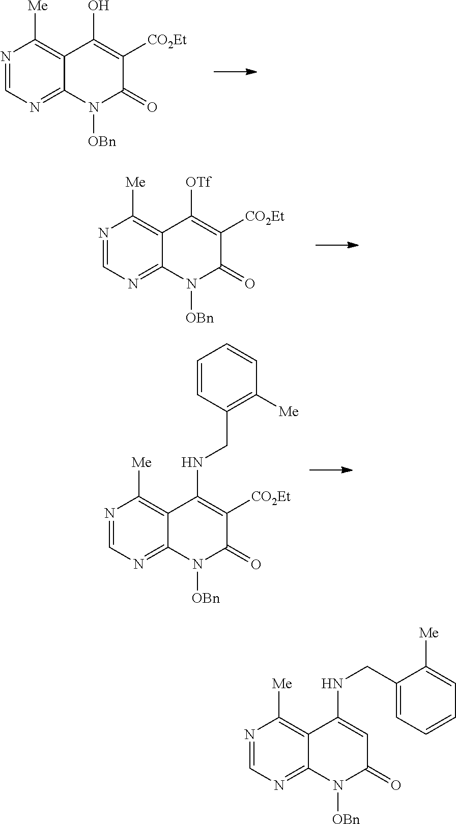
N1=CN=C2C(=C1[Me])C(O)=C([CO2Et])C(=O)N2[OBn].N1=CN=C2C(=C1[Me])C([OTf])=C([CO2Et])C(=O)N2[OBn].N1=CN=C2C(=C1[Me])C(NCC1=C([Me])C=CC=C1)=C([CO2Et])C(=O)N2[OBn].N1=CN=C2C(=C1[Me])C(NCC1=CC=CC=C1[Me])=CC(=O)N2[OBn]
